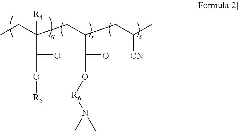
CCC(CC(C(O[R6]N(C)C)=O)CC([CN])C)([R4])C(=O)O[R5]
